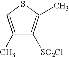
S1C=C(C)C([SO2Cl])=C1C
